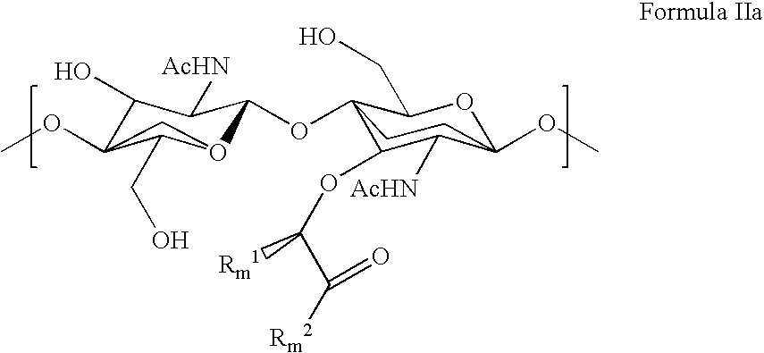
C1(O)C([AcHN])C(OC23C(CO)OC(OC)(C([AcHN])C2OC([Rm1])C([Rm2])=O)CC3)O2C(CO)C1(OC)C2
